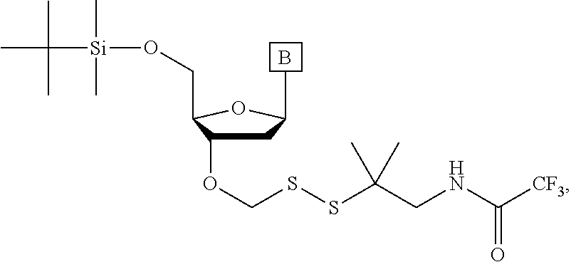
B.C1C(OCSSC(CNC([CF3])=O)(C)C)C(CO[Si](C(C)(C)C)(C)C)OC1C
